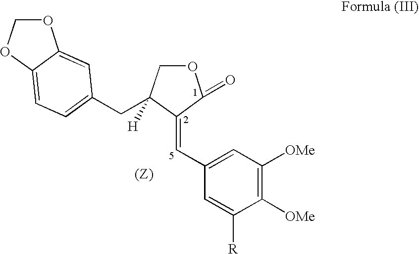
O1CC(CC2=CC=C3OCOC3=C2)([H])C(=CC2=CC([OMe])=C([OMe])C([R])=C2)C1=O
